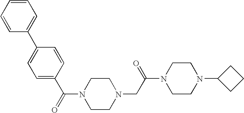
C1=CC=CC(C2=CC=C(C(=O)N3CCN(CC(N4CCN(C5CCC5)CC4)=O)CC3)C=C2)=C1
